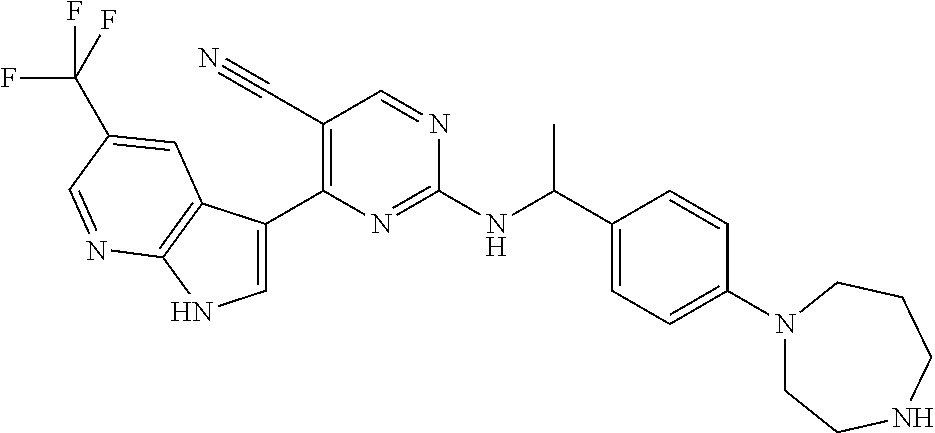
C1=C(C2=C(C#N)C=NC(NC(C3=CC=C(N4CCNCCC4)C=C3)C)=N2)C2=C(N1)N=CC(C(F)(F)F)=C2
